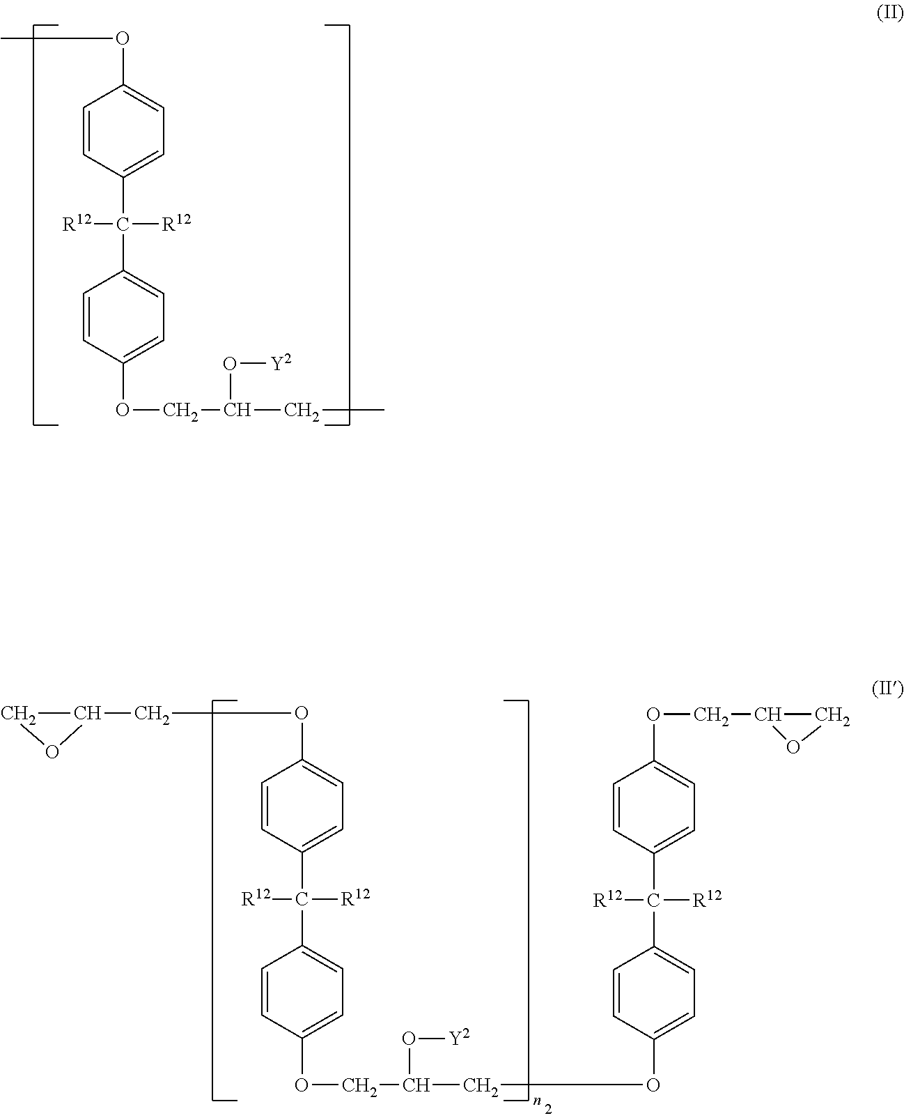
C1=CC(C([R12])([R12])C2=CC=C(OCC(CC)O[Y2])C=C2)=CC=C1OC.C1=CC(C([R12])([R12])C2=CC=C(OCC(COC3=CC=C(C(C4=CC=C(OCC5CO5)C=C4)([R12])[R12])C=C3)O[Y2])C=C2)=CC=C1OCC1CO1
